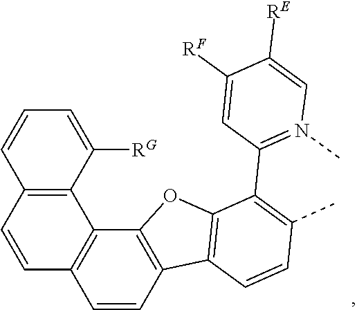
C1=CC2=C(C3=C1C=CC1=C3C([RG])=CC=C1)OC1=C2C=CC(C)=C1C1=N(C)C=C([RE])C([RF])=C1
